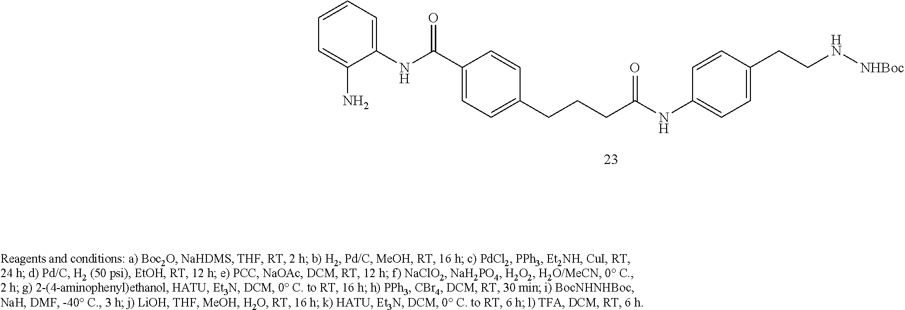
C1(C(NC2=CC=CC=C2N)=O)=CC=C(CCCC(NC2=CC=C(CCN[NHBoc])C=C2)=O)C=C1
